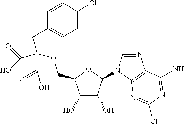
ClC1=NC2=C(N=CN2C2C(O)C(O)C(COC(CC3=CC=C(Cl)C=C3)(C(O)=O)C(O)=O)O2)C(N)=N1
